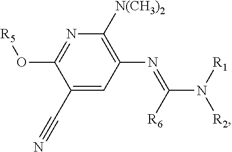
C1(C#N)=CC(N=C(N([R1])[R2])[R6])=C([N(CH3)2])N=C1O[R5]
